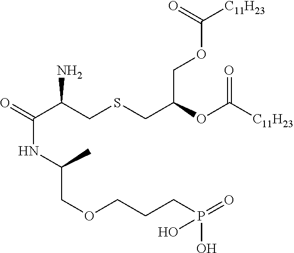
C(C(CSCC(COC([C11H23])=O)OC([C11H23])=O)N)(=O)NC(COCCCP(O)(=O)O)C
